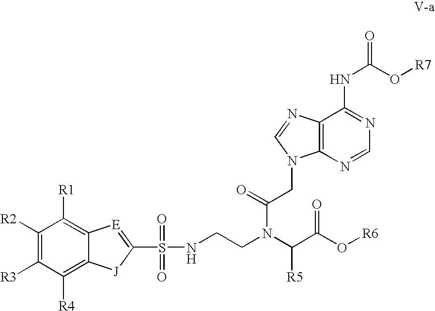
C12=C(N=CN=C1NC(=O)O[R7])N(CC(N(C(C(O[R6])=O)[R5])CCNS(=O)(=O)C1=[E]C3=C([R1])C([R2])=C([R3])C([R4])=C3[J]1)=O)C=N2
